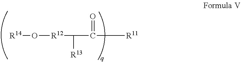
[R14]O[R12]C([R13])C(=O)[R11]
